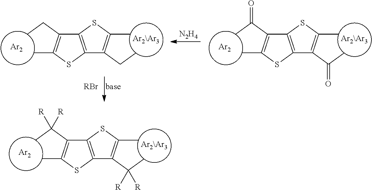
[Ar2\Ar3].C12=C(SC(C)=C1C(C)([R])[R])C(C(C)([R])[R])=C(C)S2.[Ar2].[Ar2\Ar3].[N2H4].C12=C(SC(C)=C1CC)C(CC)=C(C)S2.[Ar2].[Ar2\Ar3].C12=C(SC(C)=C1C(C)=O)C(C(C)=O)=C(C)S2.[Ar2].[RBr]
